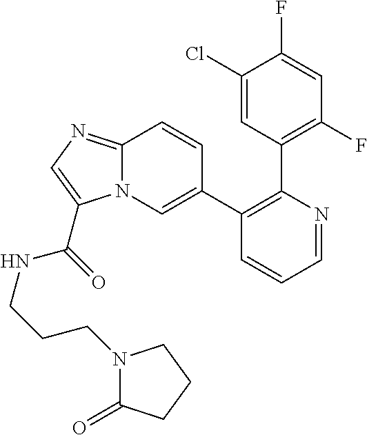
C1=NC(C2=C(F)C=C(F)C(Cl)=C2)=C(C2=CN3C(=NC=C3C(=O)NCCCN3C(=O)CCC3)C=C2)C=C1
